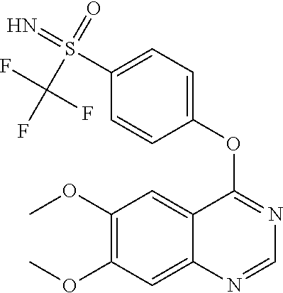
C12=CC(OC)=C(OC)C=C1N=CN=C2OC1=CC=C(S(=N)(=O)C(F)(F)F)C=C1
